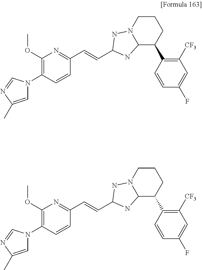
C1CN2C(C(C3=C([CF3])C=C(F)C=C3)C1)NC(C=CC1=NC(OC)=C(N3C=C(C)N=C3)C=C1)N2.C1CN2C(C(C3=C([CF3])C=C(F)C=C3)C1)NC(C=CC1=NC(OC)=C(N3C=C(C)N=C3)C=C1)N2
